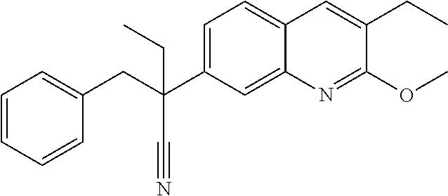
C1=C(C(CC2=CC=CC=C2)(C#N)CC)C=C2C(=C1)C=C(CC)C(OC)=N2
